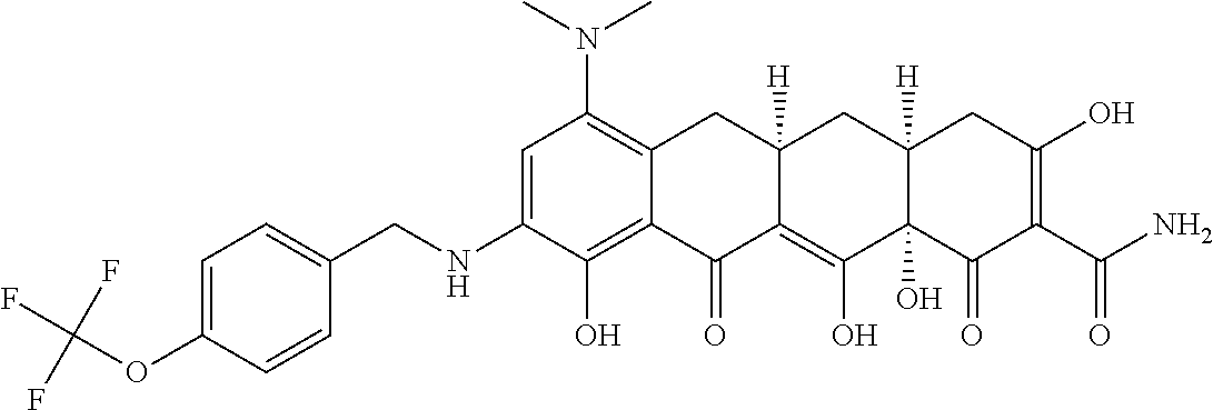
C1=C(NCC2=CC=C(OC(F)(F)F)C=C2)C(O)=C2C(=C1N(C)C)CC1([H])C(=C(O)C3(O)C([H])(C1)CC(O)=C(C(N)=O)C3=O)C2=O
